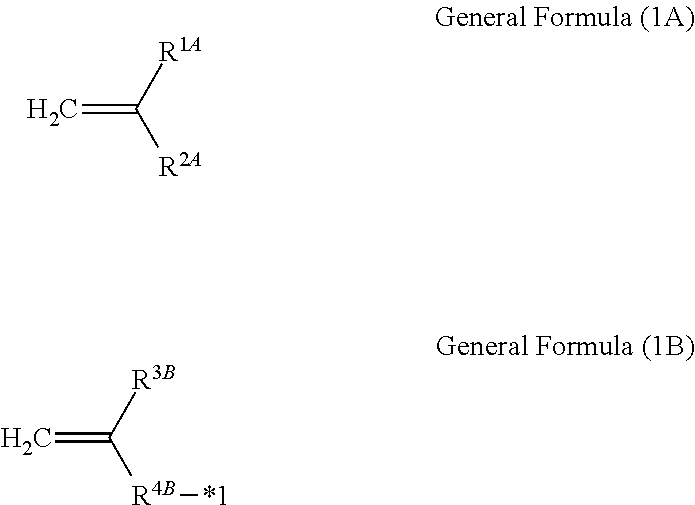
C=C([R1A])[R2A].C=C([R3B])[R4B][*1]
